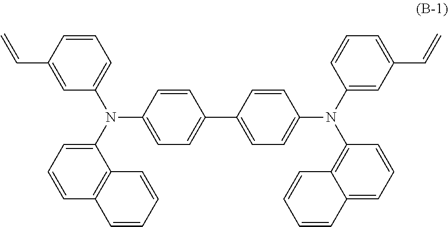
C=CC1=CC(N(C2=CC=CC3=C2C=CC=C3)C2=CC=C(C3=CC=C(N(C4=CC(C=C)=CC=C4)C4=C5C(=CC=C4)C=CC=C5)C=C3)C=C2)=CC=C1
